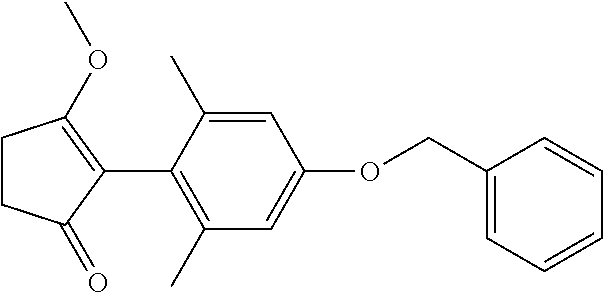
C1CC(=O)C(C2=C(C)C=C(OCC3=CC=CC=C3)C=C2C)=C1OC
